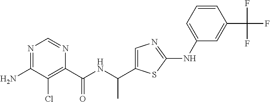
N1=C(N)C(Cl)=C(C(NC(C2=CN=C(NC3=CC=CC(C(F)(F)F)=C3)S2)C)=O)N=C1
